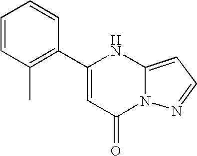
C1(C2=CC(=O)N3C(=CC=N3)N2)=C(C)C=CC=C1
